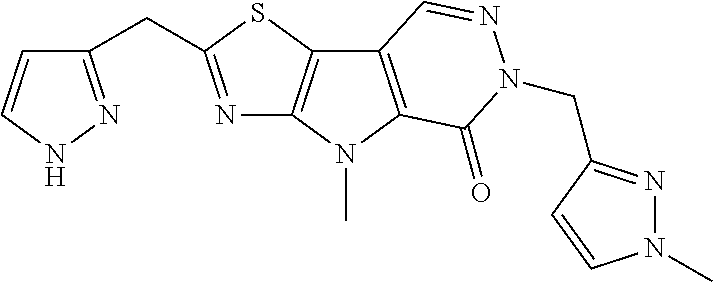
N1=C(CC2=NNC=C2)SC2=C1N(C)C1=C2C=NN(CC2=NN(C)C=C2)C1=O
